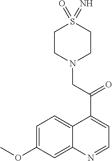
C12=CC=C(OC)C=C1N=CC=C2C(CN1CCS(=O)(=N)CC1)=O
